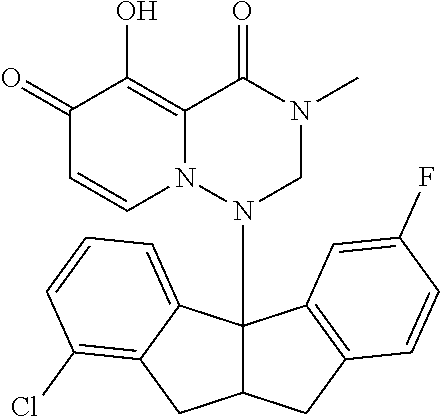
C1(=O)C=CN2C(=C1O)C(=O)N(C)CN2C12C(CC3=C1C=C(F)C=C3)CC1=C(Cl)C=CC=C21
